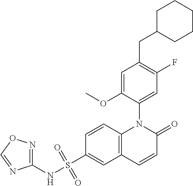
C1=C(OC)C(N2C3=C(C=C(S(NC4=NOC=N4)(=O)=O)C=C3)C=CC2=O)=CC(F)=C1CC1CCCCC1
